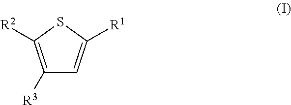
C1([R3])=C([R2])SC([R1])=C1
